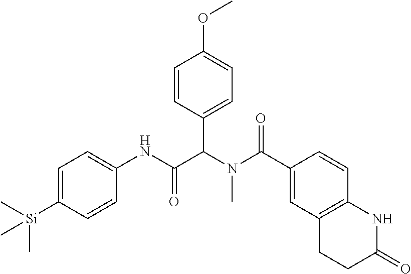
C1=C([Si](C)(C)C)C=CC(NC(C(N(C(=O)C2=CC3=C(C=C2)NC(=O)CC3)C)C2=CC=C(OC)C=C2)=O)=C1
